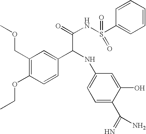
C1(COC)=C(OCC)C=CC(C(C(=O)NS(=O)(=O)C2=CC=CC=C2)NC2=CC=C(C(N)=N)C(O)=C2)=C1
